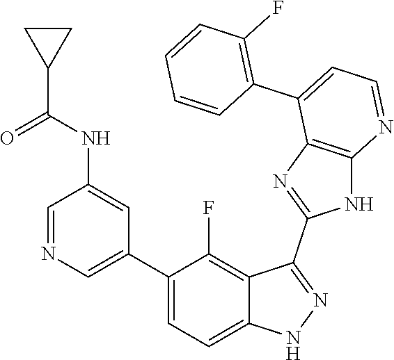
C1=NC=C(C2=CC=C3C(=C2F)C(C2=NC4=C(N2)N=CC=C4C2=C(F)C=CC=C2)=NN3)C=C1NC(C1CC1)=O
